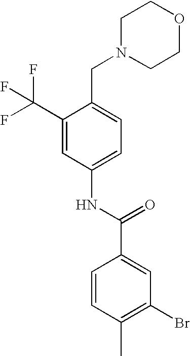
C1(C(F)(F)F)=CC(NC(C2=CC(Br)=C(C)C=C2)=O)=CC=C1CN1CCOCC1
